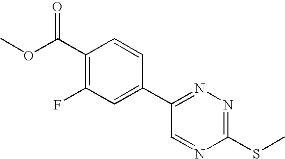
C1(C2=CC(F)=C(C(OC)=O)C=C2)=NN=C(SC)N=C1
